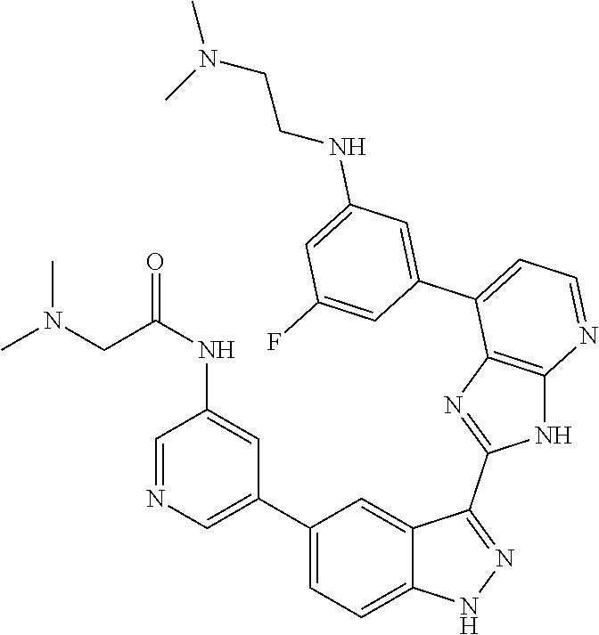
C1(C2=CC=C3C(=C2)C(C2=NC4=C(N2)N=CC=C4C2=CC(NCCN(C)C)=CC(F)=C2)=NN3)=CN=CC(NC(=O)CN(C)C)=C1
